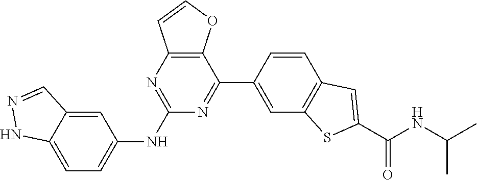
C1(NC2=CC=C3C(=C2)C=NN3)=NC2=C(C(C3=CC4=C(C=C3)C=C(C(NC(C)C)=O)S4)=N1)OC=C2
